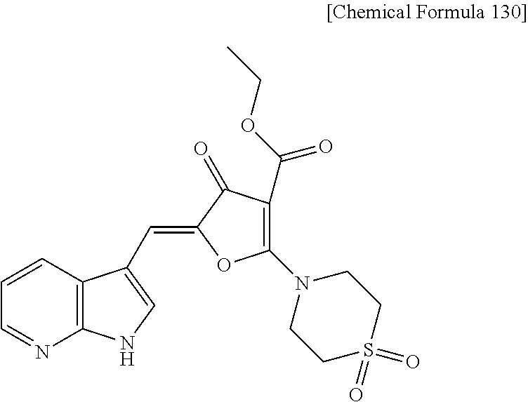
C1=CC2=C(N=C1)NC=C2C=C1OC(N2CCS(=O)(=O)CC2)=C(C(=O)OCC)C1=O
